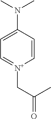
C1(N(C)C)=CC=[N+](CC(C)=O)C=C1
